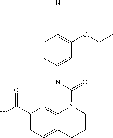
C1=C(NC(N2C3=NC(C([H])=O)=CC=C3CCC2)=O)N=CC(C#N)=C1OCC
